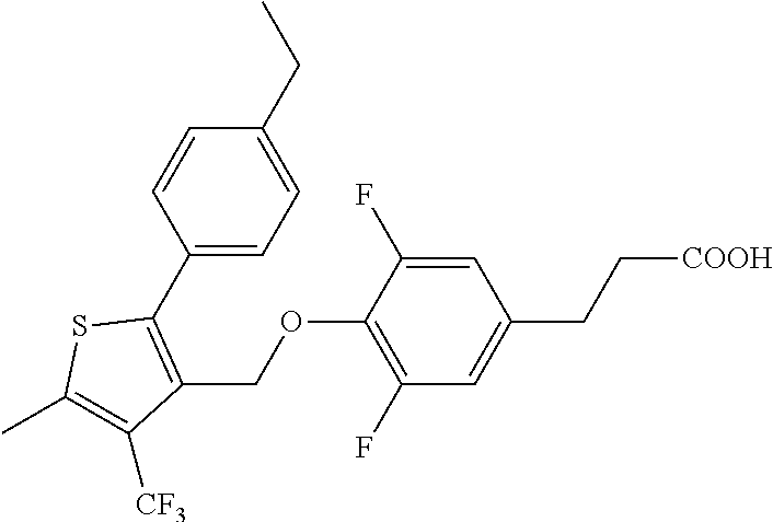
C1(C2=C(COC3=C(F)C=C(CC[COOH])C=C3F)C([CF3])=C(C)S2)=CC=C(CC)C=C1
